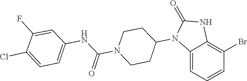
C1CN(C(NC2=CC=C(Cl)C(F)=C2)=O)CCC1N1C(=O)NC2=C(Br)C=CC=C12
